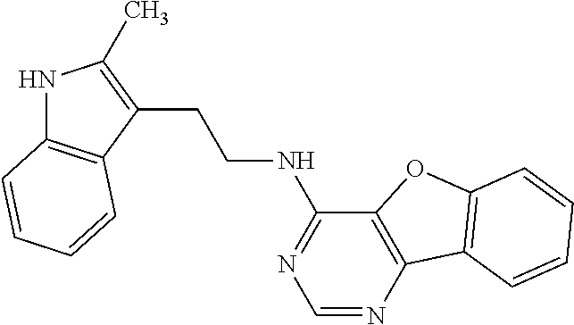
N1C2=C(C(CCNC3=NC=NC4=C3OC3=C4C=CC=C3)=C1C)C=CC=C2
